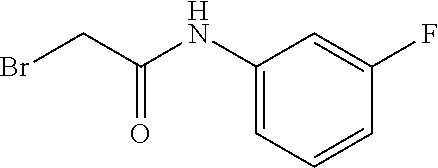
BrCC(NC1=CC=CC(F)=C1)=O
